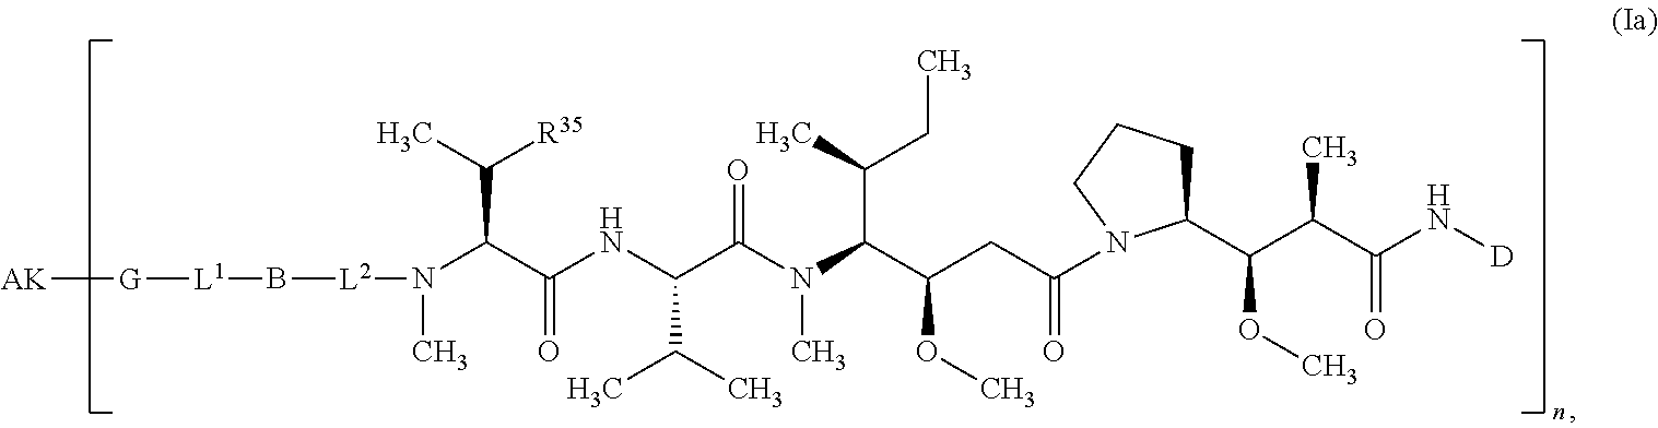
[AK][G][L1]B[L2]N(C)C(C(NC(C(N(C(C(CC(=O)N1C(C(C(C(N[D])=O)C)OC)CCC1)OC)C(C)CC)C)=O)C(C)C)=O)C(C)[R35]
